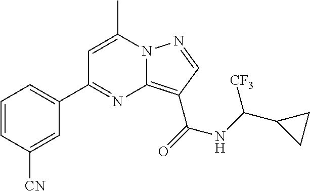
C1=CC([CN])=CC(C2=NC3=C(C(=O)NC(C4CC4)[CF3])C=NN3C(C)=C2)=C1
